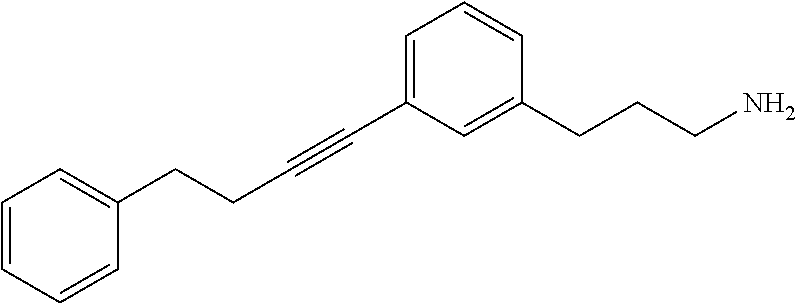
C1(CCC#CC2=CC=CC(CCCN)=C2)=CC=CC=C1
